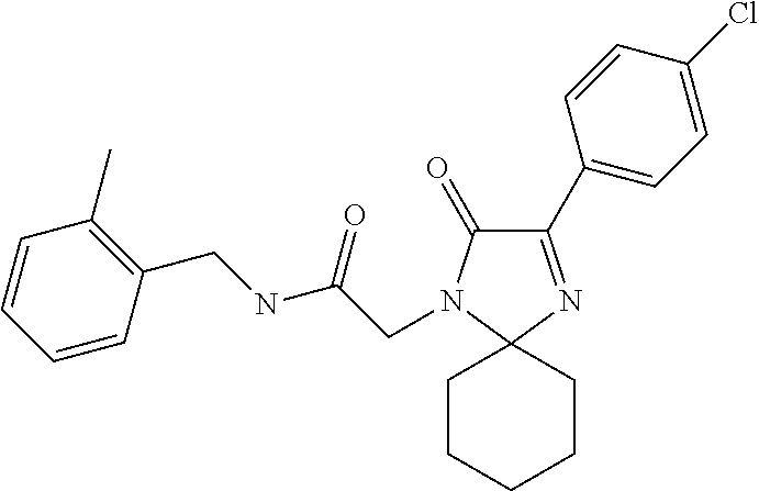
C1(C)=C(CNC(CN2C(=O)C(C3=CC=C(Cl)C=C3)=NC23CCCCC3)=O)C=CC=C1
